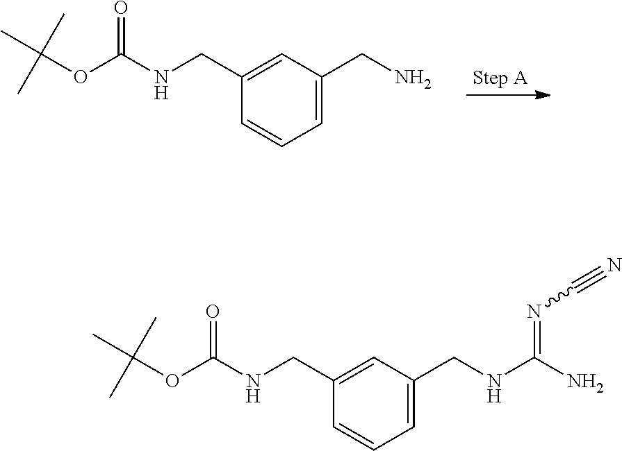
C1(CNC(OC(C)(C)C)=O)=CC(CN)=CC=C1.C1(CNC(OC(C)(C)C)=O)=CC(CNC(N)=NC#N)=CC=C1
